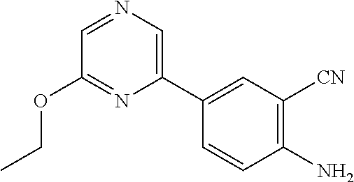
NC1=C([CN])C=C(C2=CN=CC(OCC)=N2)C=C1
